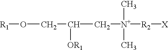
[R1]OCC(C[N+]([R2][X])(C)C)[OR1]
